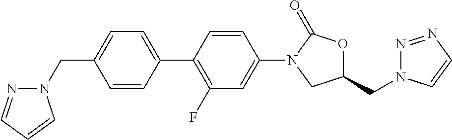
C1=C(C2=C(F)C=C(N3CC(CN4N=NC=C4)OC3=O)C=C2)C=CC(CN2N=CC=C2)=C1
